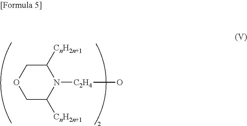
C1C([CnH2n+1])N([C2H4]O)C([CnH2n+1])CO1
